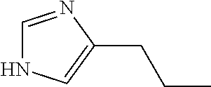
C1=NC(CCC)=CN1
